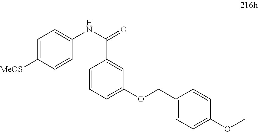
C1(COC2=CC=CC(C(NC3=CC=C([MeOS])C=C3)=O)=C2)=CC=C(OC)C=C1
